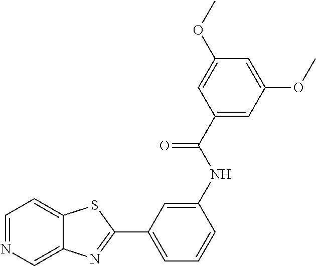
C1=NC=C2C(=C1)SC(C1=CC=CC(NC(C3=CC(OC)=CC(OC)=C3)=O)=C1)=N2
